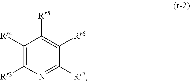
C1([Rr4])=C([Rr3])N=C([Rr7])C([Rr6])=C1[Rr5]
